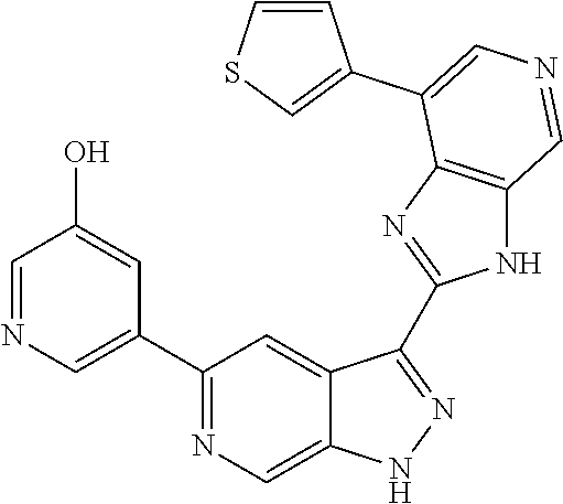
C1(C2=CN=CC(O)=C2)=NC=C2C(=C1)C(C1=NC3=C(N1)C=NC=C3C1=CSC=C1)=NN2
